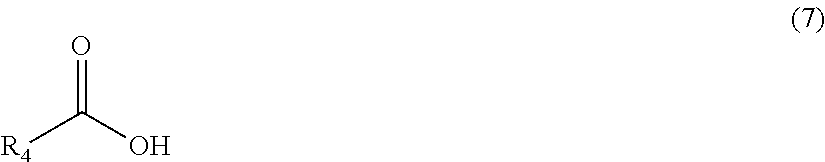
O=C(O)[R4]
